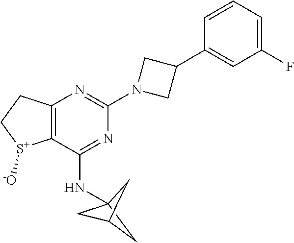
C12=C(C(NC34CC(C3)C4)=NC(N3CC(C4=CC(F)=CC=C4)C3)=N1)[S+]([-O])CC2
